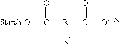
[Starch-O]C(=O)[R]([R1])C(=O)[O-].[X+]
